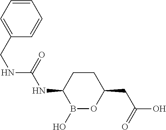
C1CC(NC(=O)NCC2=CC=CC=C2)B(O)OC1CC(O)=O
